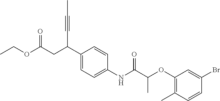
C1(C(CC(=O)OCC)C#CC)=CC=C(NC(C(OC2=C(C)C=CC(Br)=C2)C)=O)C=C1
